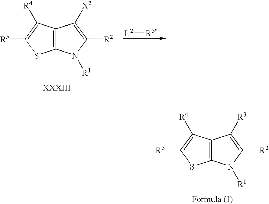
C12=C(N([R1])C([R2])=C1[R3])SC([R5])=C2[R4].C12=C(N([R1])C([R2])=C1[X2])SC([R5])=C2[R4].[L2][R5]
